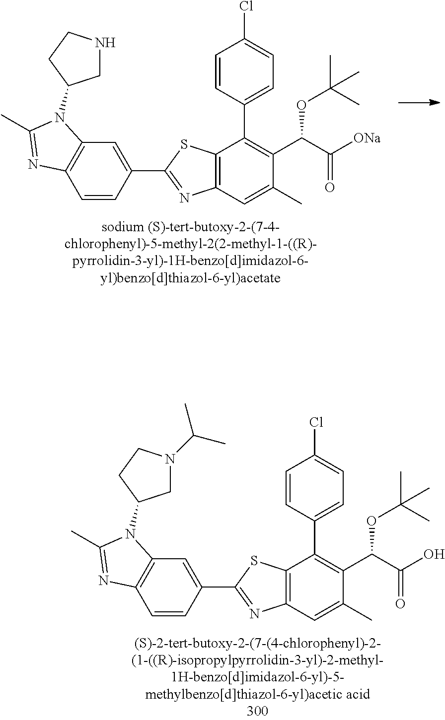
C12=C(C=C(C)C(C(C([ONa])=O)OC(C)(C)C)=C1C1=CC=C(Cl)C=C1)N=C(C1=CC3=C(C=C1)N=C(C)N3C1CNCC1)S2.C12=C(C=C(C)C(C(C(O)=O)OC(C)(C)C)=C1C1=CC=C(Cl)C=C1)N=C(C1=CC3=C(C=C1)N=C(C)N3C1CN(C(C)C)CC1)S2
